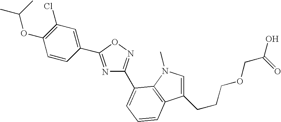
N1=C(C2=CC(Cl)=C(OC(C)C)C=C2)ON=C1C1=CC=CC2=C1N(C)C=C2CCCOCC(=O)O
